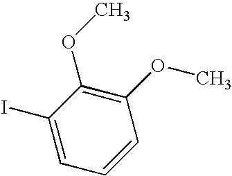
C1=C(I)C(OC)=C(OC)C=C1
